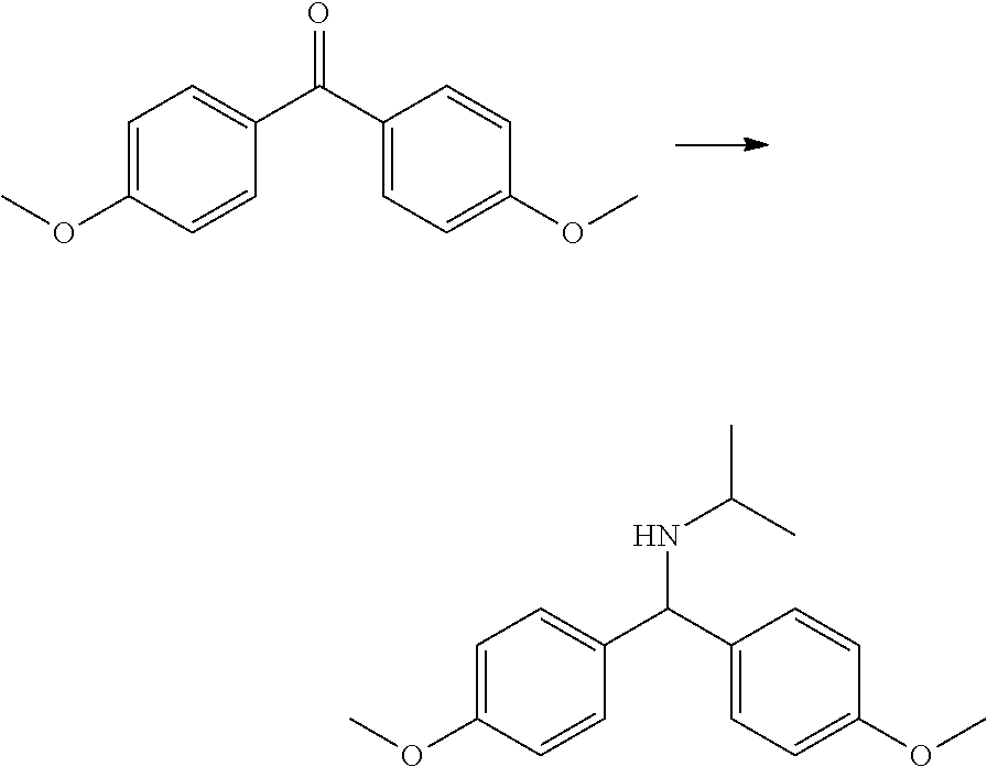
O=C(C1=CC=C(OC)C=C1)C1=CC=C(OC)C=C1.N(C(C1=CC=C(OC)C=C1)C1=CC=C(OC)C=C1)C(C)C
